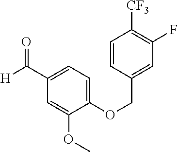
C1(C([H])=O)=CC=C(OCC2=CC(F)=C([CF3])C=C2)C(OC)=C1
